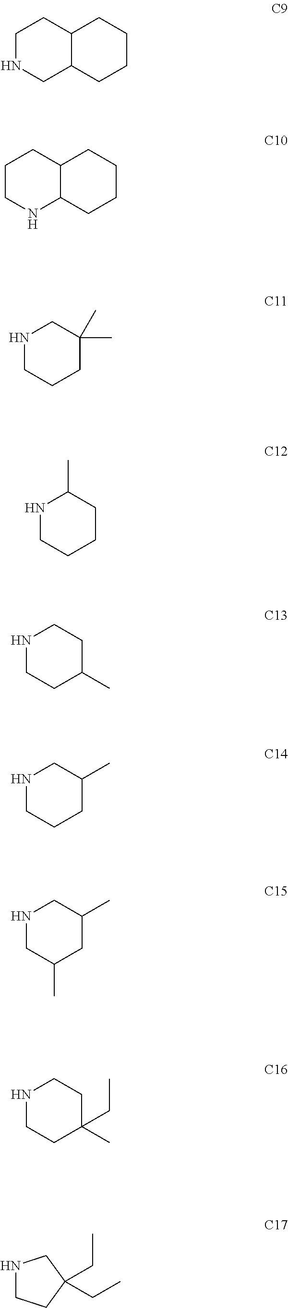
C1NCC2C(C1)CCCC2.C1CNC2C(C1)CCCC2.N1CCCC(C)(C)C1.N1CCCCC1C.N1CCC(C)CC1.N1CCCC(C)C1.N1CC(C)CC(C)C1.N1CCC(C)(CC)CC1.N1CCC(CC)(CC)C1
